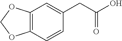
C12=C(C=CC(CC(O)=O)=C1)OCO2
